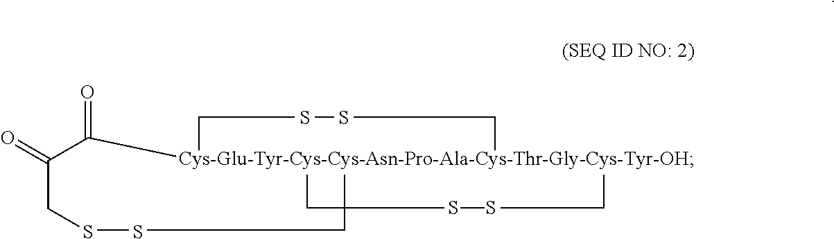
C([Cys-Glu-Tyr-Cys-Cys-Asn-Pro-Ala-Cys-Thr-Gly-Cys-Tyr-OH])(=O)C(=O)CS.S.S.S.S.S
